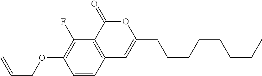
C1=CC2=C(C(F)=C1OCC=C)C(=O)OC(CCCCCCCC)=C2
